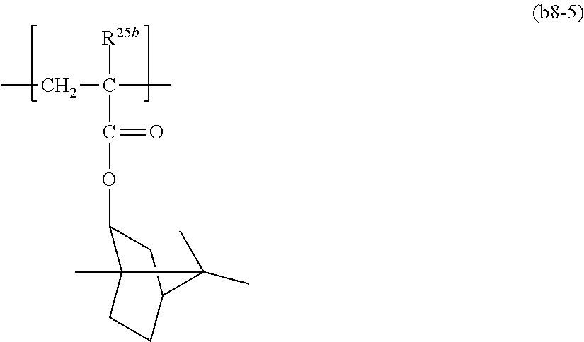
CCC(C)([R25b])C(=O)OC1C2(C)CCC(C1)C2(C)C
